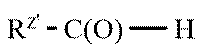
[Rz'][C(O)][H]
